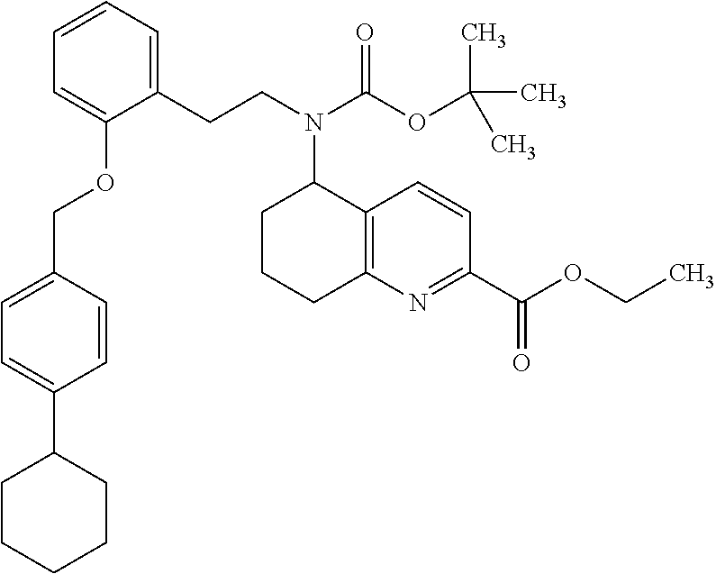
C1(CCN(C(OC(C)(C)C)=O)C2CCCC3=C2C=CC(C(OCC)=O)=N3)=CC=CC=C1OCC1=CC=C(C2CCCCC2)C=C1
